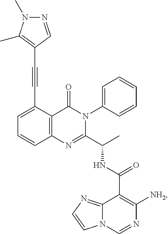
C1=C(C#CC2=C(C)N(C)N=C2)C2=C(C=C1)N=C(C(C)NC(=O)C1=C([NH2])N=CN3C1=NC=C3)N(C1=CC=CC=C1)C2=O
